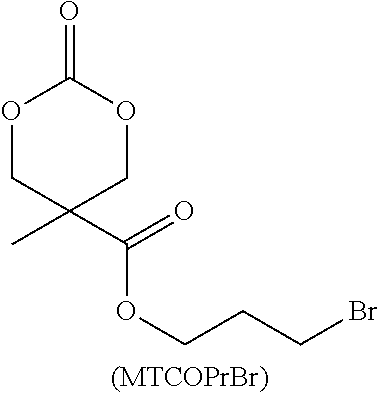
O1CC(C)(C(OCCCBr)=O)COC1=O.[(MTCOPrBr)]
